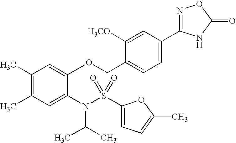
C1(C)=C(C)C=C(N(C(C)C)S(=O)(=O)C2=CC=C(C)O2)C(OCC2=CC=C(C3=NOC(=O)N3)C=C2[H3CO])=C1
